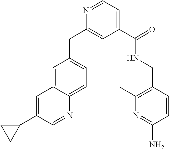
N1=CC=C(C(NCC2=C(C)N=C(N)C=C2)=O)C=C1CC1=CC=C2C(=C1)C=C(C1CC1)C=N2
